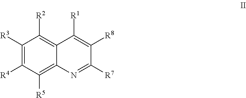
C1([R3])=C([R4])C([R5])=C2C(=C1[R2])C([R1])=C([R8])C([R7])=N2
